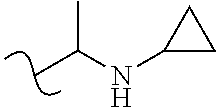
CC(NC1CC1)C
